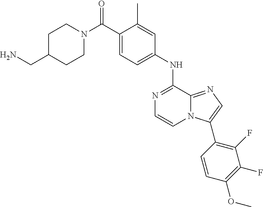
N1=C(NC2=CC=C(C(N3CCC(CN)CC3)=O)C(C)=C2)C2=NC=C(C3=C(F)C(F)=C(OC)C=C3)N2C=C1
